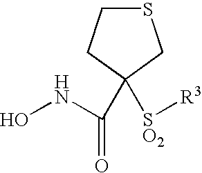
C1(C(=O)NO)([SO2][R3])CSCC1
